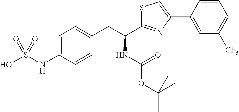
C1=C(NS(O)(=O)=O)C=CC(CC(C2=NC(C3=CC([CF3])=CC=C3)=CS2)NC(=O)OC(C)(C)C)=C1
